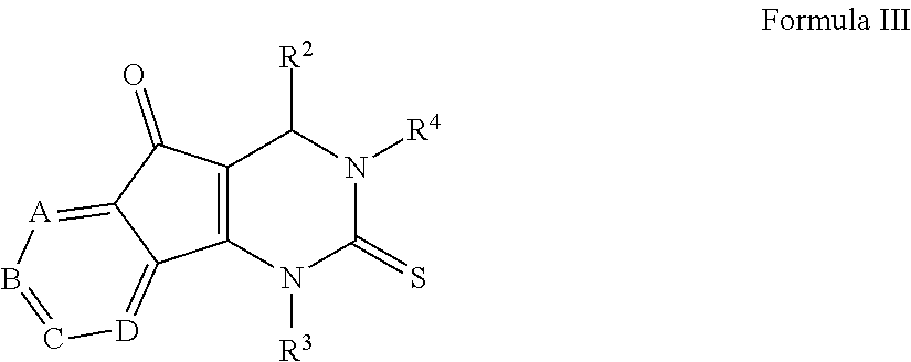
C12=C(N([R3])C(=S)N([R4])C1[R2])C1=[D]C=B[A]=C1C2=O
